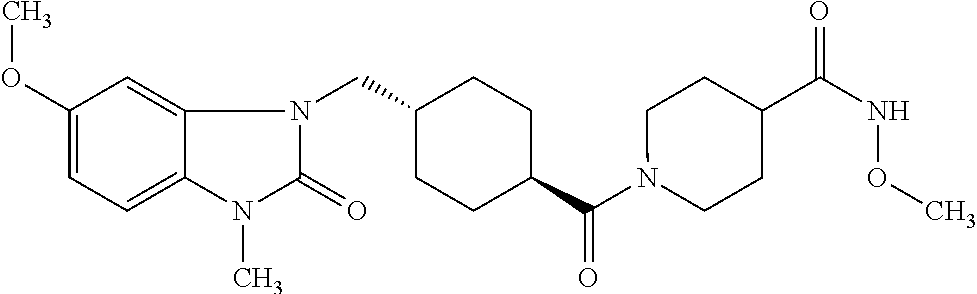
C(C1CCC(C(N2CCC(C(NOC)=O)CC2)=O)CC1)N1C(=O)N(C)C2=CC=C(OC)C=C12
